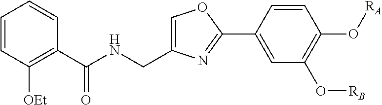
C1=C(CNC(C2=C([OEt])C=CC=C2)=O)N=C(C2=CC(O[RB])=C(O[RA])C=C2)O1
